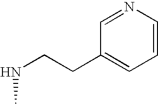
C1=NC=CC=C1CCNC
